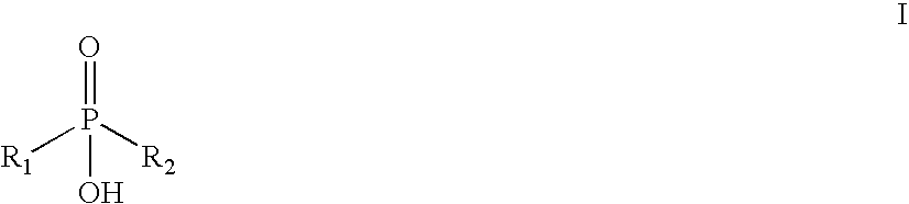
O=P([R2])([R1])O
